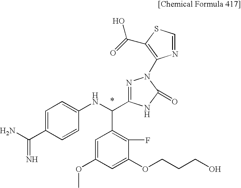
NC(C1=CC=C(NC(C2=C(F)C(OCCCO)=CC(OC)=C2)C2=NN(C3=C(C(O)=O)SC=N3)C(=O)N2)C=C1)=N
